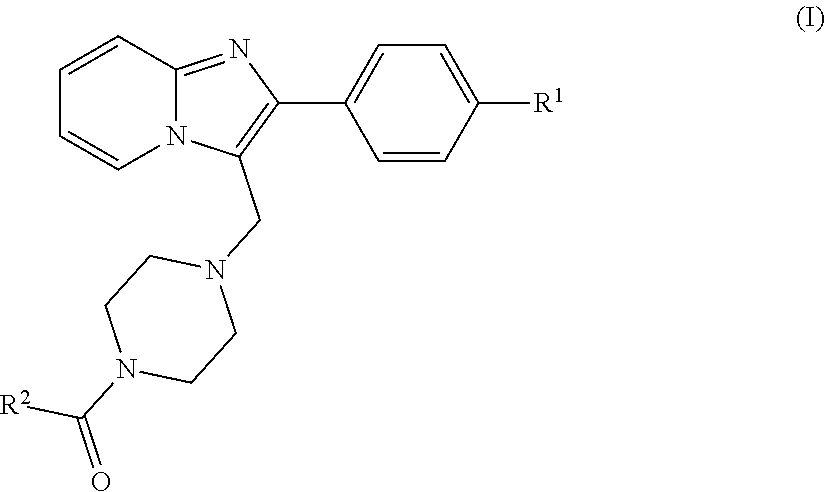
C1=CC2=NC(C3=CC=C([R1])C=C3)=C(CN3CCN(C(=O)[R2])CC3)N2C=C1
